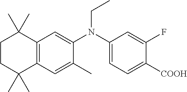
CC1(C)C2=C(C=C(N(C3=CC=C([COOH])C(F)=C3)CC)C(C)=C2)C(C)(C)CC1
